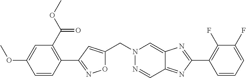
C(N1N=CC2=NC(C3=C(F)C(F)=CC=C3)=NC2=C1)C1=CC(C2=C(C(OC)=O)C=C(OC)C=C2)=NO1
